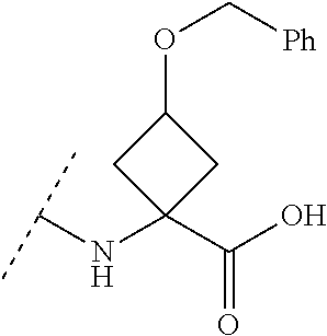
C(NC1(C(O)=O)CC(OC[Ph])C1)(C)C
